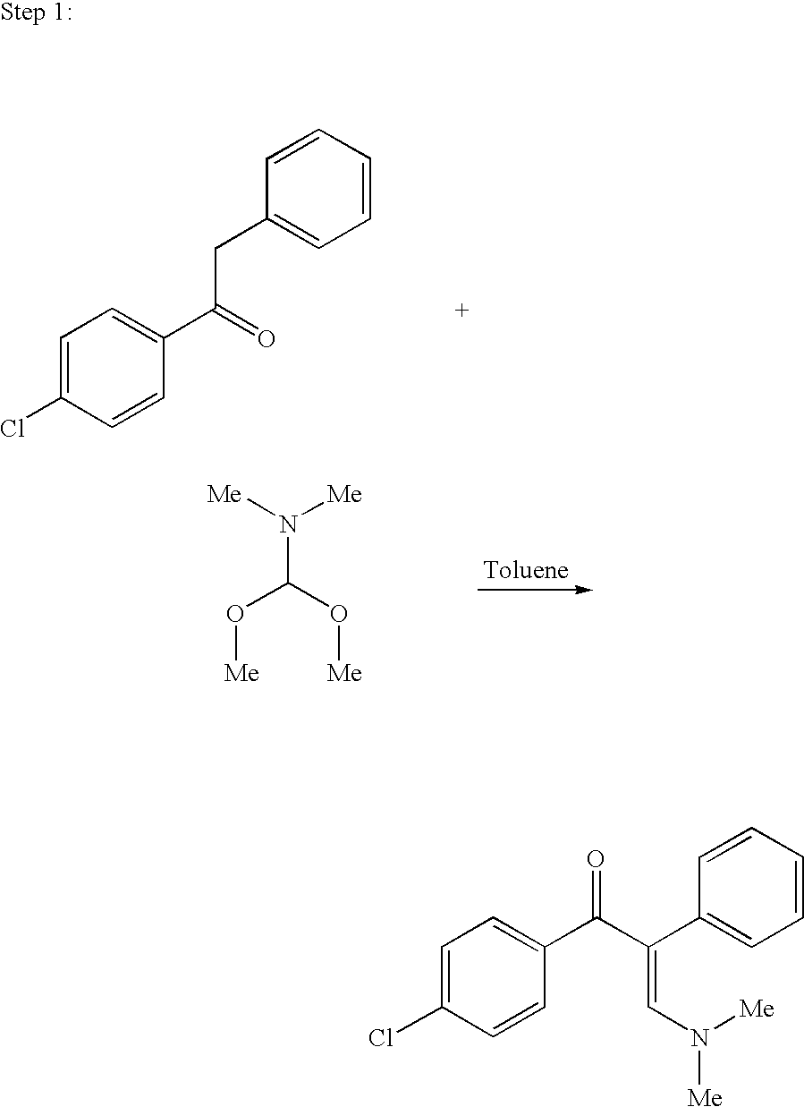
N(C(O[Me])O[Me])([Me])[Me].C1=C(Cl)C=CC(C(CC2=CC=CC=C2)=O)=C1.C1=C(Cl)C=CC(C(C(C2=CC=CC=C2)=CN([Me])[Me])=O)=C1
